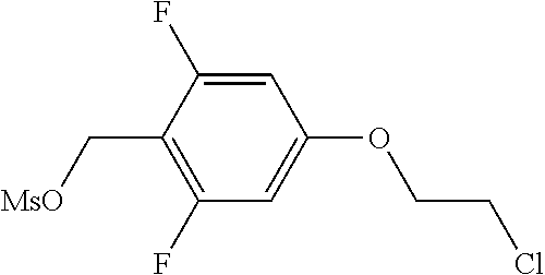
C1=C(F)C(C[MsO])=C(F)C=C1OCCCl
